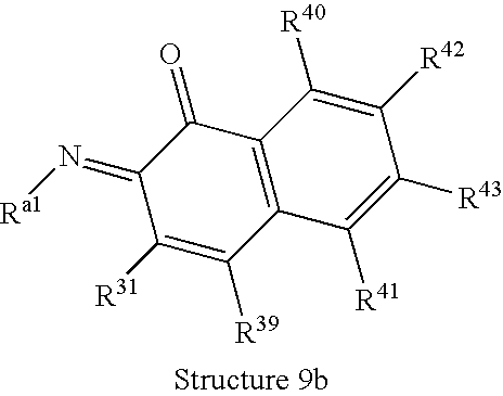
C12=C(C(=O)C(=N[Ra1])C([R31])=C1[R39])C([R40])=C([R42])C([R43])=C2[R41]
